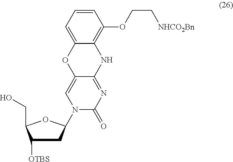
C12=CC=CC(OCC[NHCO2Bn])=C1NC1=NC(=O)N(C3CC([OTBS])C(CO)O3)C=C1O2
